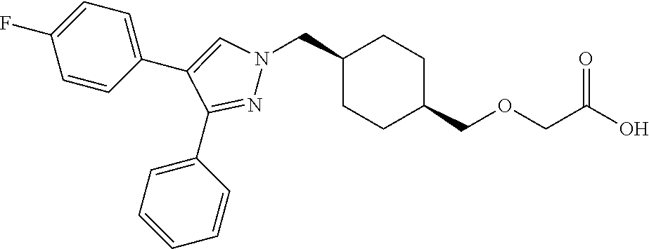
C1(CN2N=C(C3=CC=CC=C3)C(C3=CC=C(F)C=C3)=C2)CCC(COCC(O)=O)CC1
